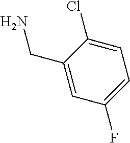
C1(Cl)=CC=C(F)C=C1CN
